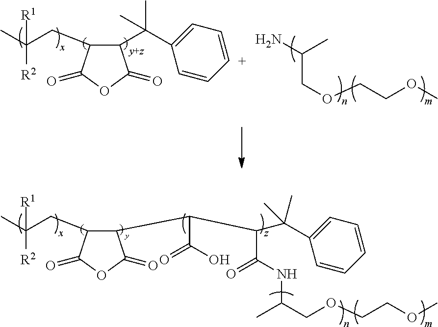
C1(C(C(C(C2=CC=CC=C2)(C)C)C(NC(COCCOC)C)=O)C(O)=O)C(CC(C)([R2])[R1])C(=O)OC1=O.C1(C(C2=CC=[C+]C=C2)(C)C)C(CC(C)([R2])[R1])C(=O)OC1=O.NC(C)COCCOC
